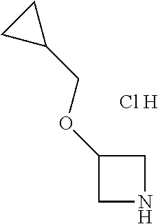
C1NCC1OCC1CC1.[Cl H]
